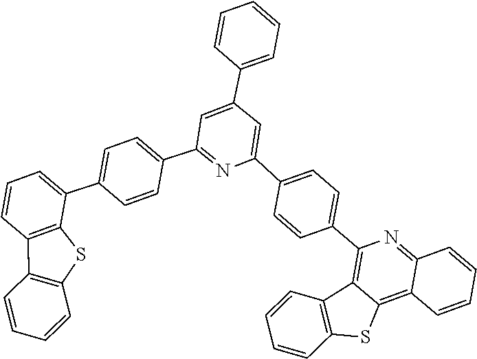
C12=C3C(=C(C4=CC=C(C5=CC(C6=CC=CC=C6)=CC(C6=CC=C(C7=CC=CC8=C7SC7=C8C=CC=C7)C=C6)=N5)C=C4)N=C1C=CC=C2)C1=C(S3)C=CC=C1
